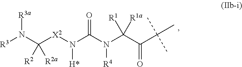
C(C(=O)C(C)(C)C)(N([R4])C(N([X2]C(N([R3])[R3a])([R2a])[R2])[H*])=O)([R1])[R1a]
